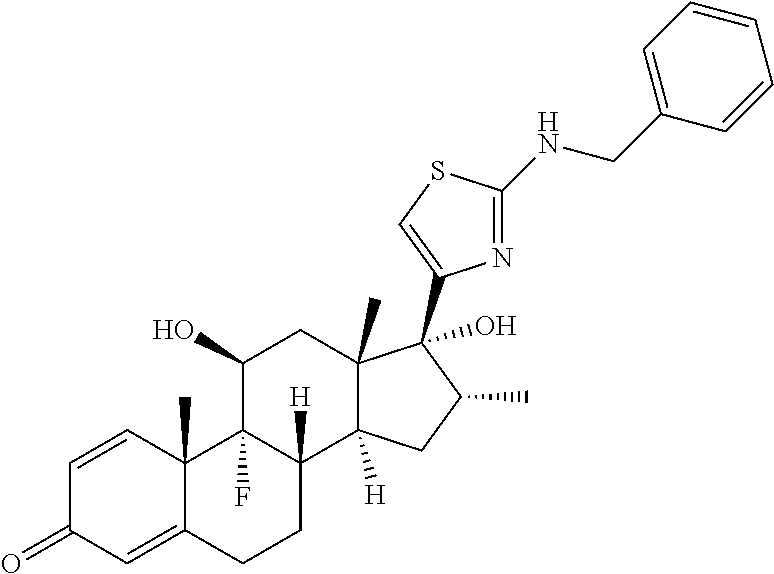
C1=CC2(C)C(=CC1=O)CCC1([H])C2(F)C(O)CC2(C)C1([H])CC(C)C2(O)C1=CSC(NCC2=CC=CC=C2)=N1
